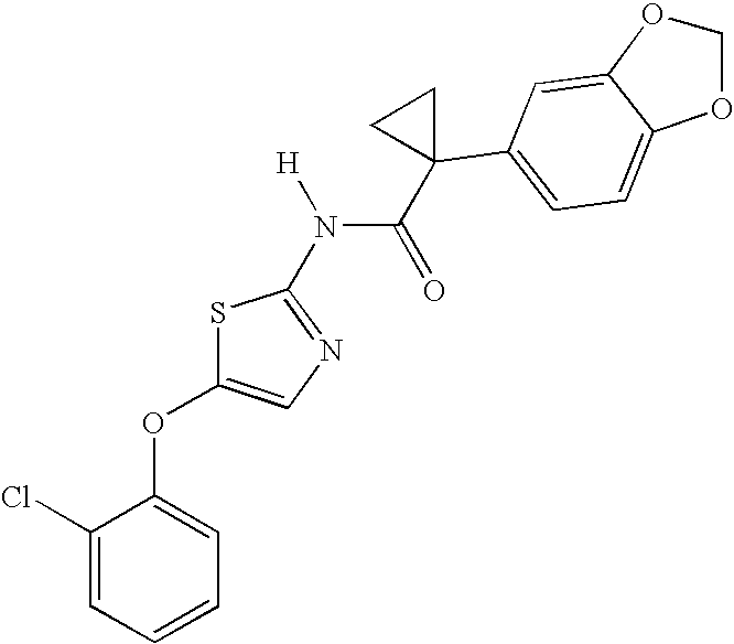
C1(Cl)=CC=CC=C1OC1=CN=C(N(C(=O)C2(C3=CC=C4C(=C3)OCO4)CC2)[H])S1
